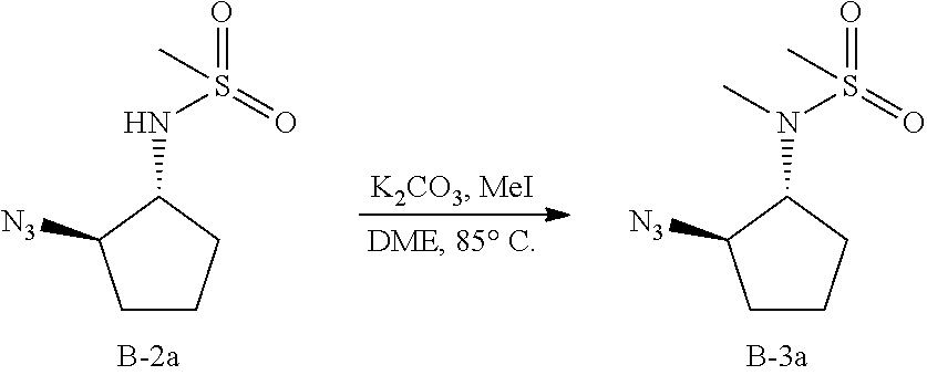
C1CCC(N(S(=O)(=O)C)C)C1[N3].C1CCC(NS(=O)(=O)C)C1[N3]
